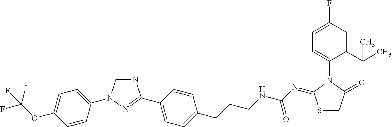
N1=CN(C2=CC=C(OC(F)(F)F)C=C2)N=C1C1=CC=C(CCCNC(N=C2SCC(=O)N2C2=CC=C(F)C=C2C(C)C)=O)C=C1
